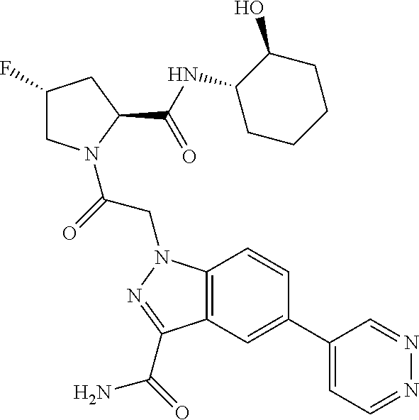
C1(F)CN(C(=O)CN2C3=C(C=C(C4=CC=NN=C4)C=C3)C(C(N)=O)=N2)C(C(NC2CCCCC2O)=O)C1
